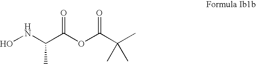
ONC(C(OC(C(C)(C)C)=O)=O)C
